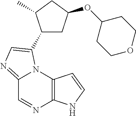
C12=NC=C(C3CC(OC4CCOCC4)CC3C)N1C1=C(N=C2)NC=C1
